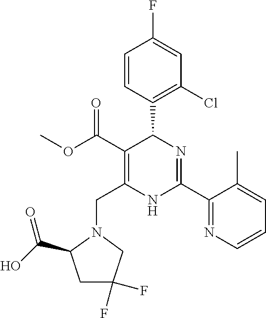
C1=CC(C2C(C(=O)OC)=C(CN3C(C(O)=O)CC(F)(F)C3)NC(C3=NC=CC=C3C)=N2)=C(Cl)C=C1F
